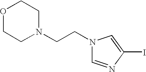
O1CCN(CCN2C=NC(I)=C2)CC1
